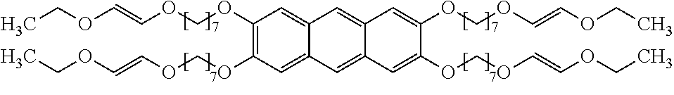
C1(OCOC=COCC)=C(OCOC=COCC)C=C2C(=C1)C=C1C(=C2)C=C(OCOC=COCC)C(OCOC=COCC)=C1
